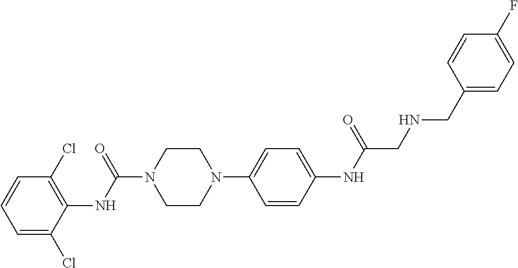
C1=C(Cl)C(NC(N2CCN(C3=CC=C(NC(CNCC4=CC=C(F)C=C4)=O)C=C3)CC2)=O)=C(Cl)C=C1
